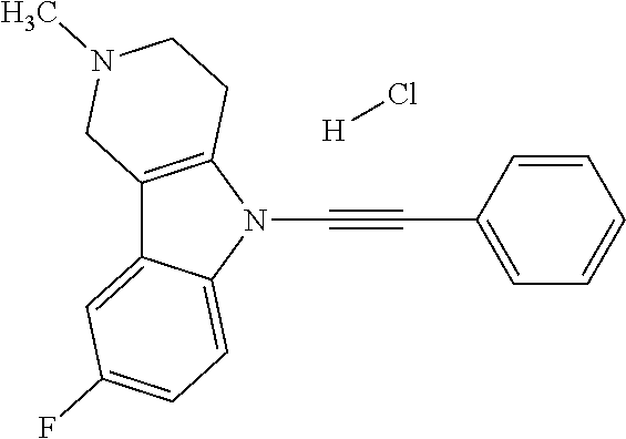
C12=C(N(C#CC3=CC=CC=C3)C3=CC=C(F)C=C13)CCN(C)C2.[H]Cl
